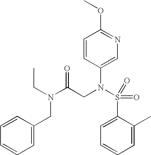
C1=CC(N(S(=O)(C2=CC=CC=C2C)=O)CC(N(CC)CC2=CC=CC=C2)=O)=CN=C1OC
